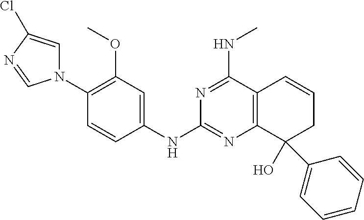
C12=C(N=C(NC3=CC(OC)=C(N4C=C(Cl)N=C4)C=C3)N=C1NC)C(O)(C1=CC=CC=C1)CC=C2
